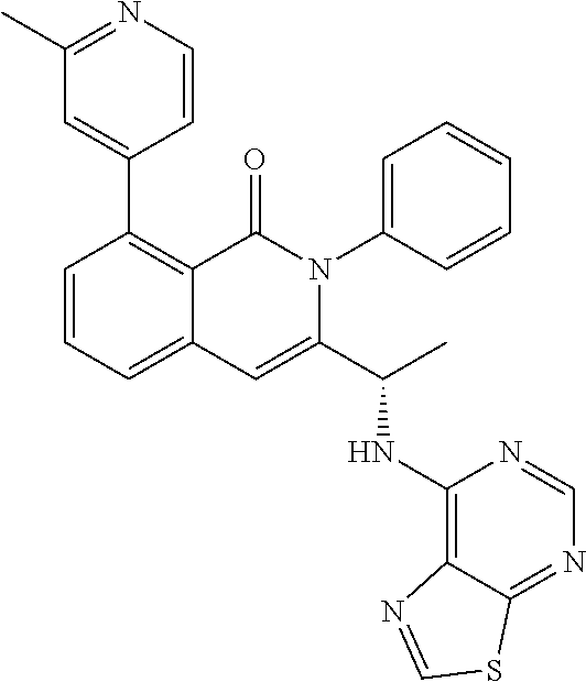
C1(C2=C3C(=CC=C2)C=C(C(NC2=C4C(=NC=N2)SC=N4)C)N(C2=CC=CC=C2)C3=O)=CC(C)=NC=C1
